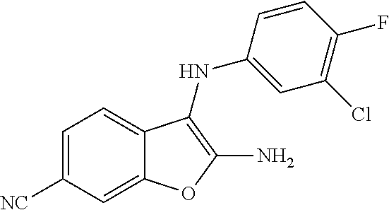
C1=C([NC])C=C2C(=C1)C(NC1=CC(Cl)=C(F)C=C1)=C(N)O2
